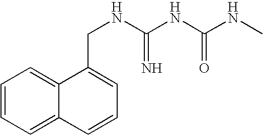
C1=CC=C2C(=C1)C(CNC(NC(NC)=O)=N)=CC=C2
